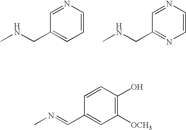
C1=CN=CC(CNC)=C1.C1=CN=CC(CNC)=N1.C1([OCH3])=C(O)C=CC(C=NC)=C1
